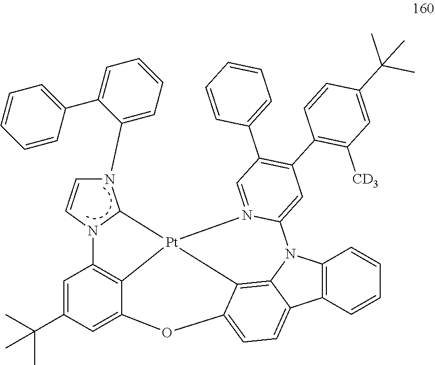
[Pt]123C4N(C5=CC=CC=C5C5=CC=CC=C5)C=CN4C4=C1C(=CC(C(C)(C)C)=C4)OC1=CC=C4C(=C21)N(C1=CC(C2=C([CD3])C=C(C(C)(C)C)C=C2)=C(C2=CC=CC=C2)C=N31)C1=C4C=CC=C1
